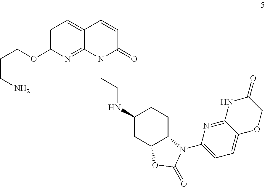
N1(CCNC2CC3C(CC2)N(C2=CC=C4C(=N2)NC(=O)CO4)C(=O)O3)C(=O)C=CC2=CC=C(OCCCN)N=C12
